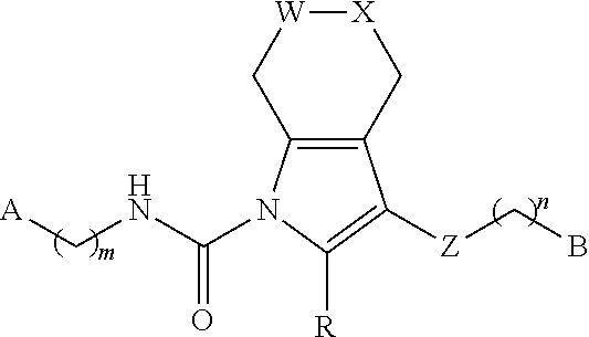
[X]1[W]CC2=C(C1)C([Z]CB)=C([R])N2C(NC[A])=O
